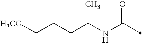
C(NC(=O)C)(CCC[H3CO])C
